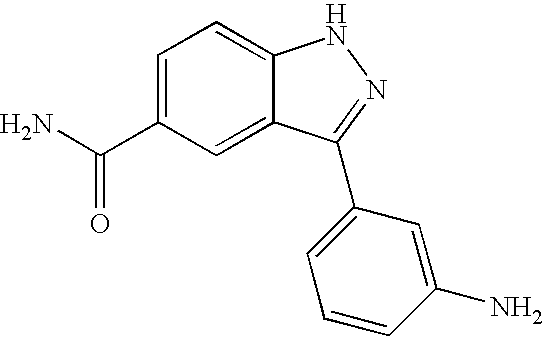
C1(C(N)=O)=CC=C2C(=C1)C(C1=CC=CC(N)=C1)=NN2
